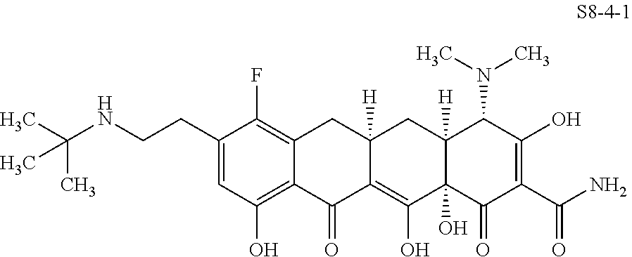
C12=C(O)C=C(CCNC(C)(C)C)C(F)=C1CC1([H])C(=C(O)C3(O)C([H])(C1)C(N(C)C)C(O)=C(C(=O)N)C3=O)C2=O
